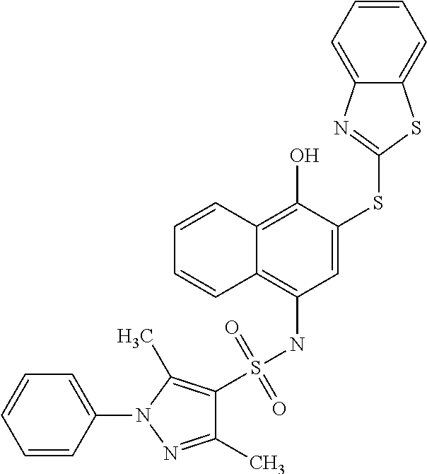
C1=C(SC2=NC3=CC=CC=C3S2)C(O)=C2C(=C1NS(=O)(=O)C1=C(C)N(C3=CC=CC=C3)N=C1C)C=CC=C2
